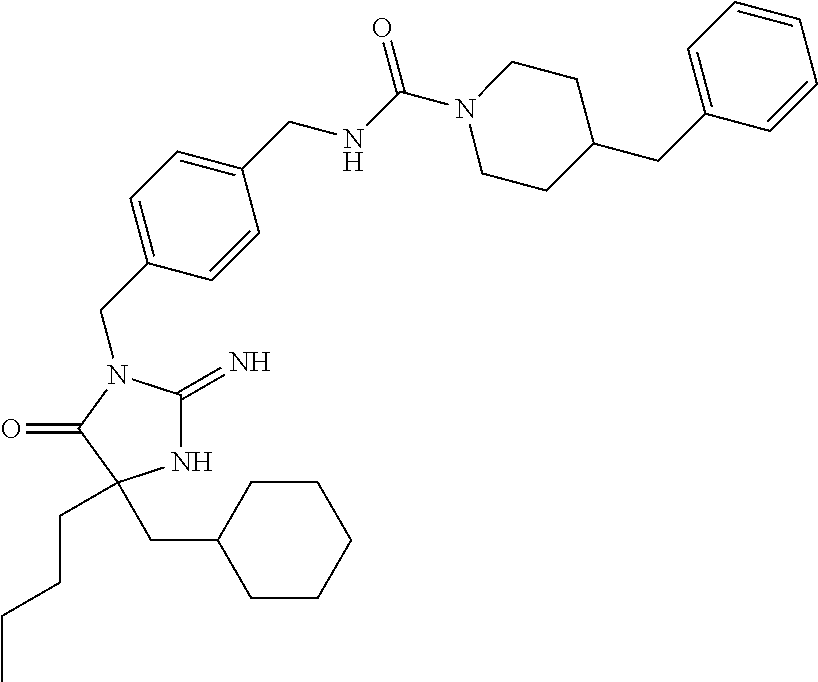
N1C(=N)N(CC2=CC=C(CNC(N3CCC(CC4=CC=CC=C4)CC3)=O)C=C2)C(=O)C1(CCCC)CC1CCCCC1
